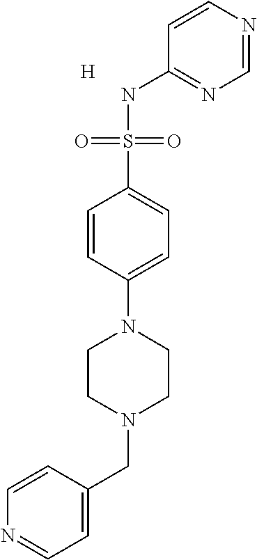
C1=NC=CC(NS(C2=CC=C(N3CCN(CC4=CC=NC=C4)CC3)C=C2)(=O)=O)=N1.[H]
